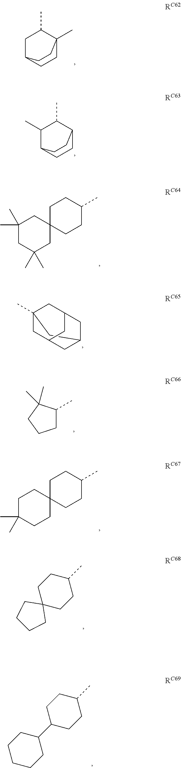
C1C2CCC(C)(C1C)CC2.C1(C)C2CCC(C1C)CC2.C1(C)(C)CC(C)(C)CC2(C1)CCC(C)CC2.C12CC3(C)CC(CC(C3)C1)C2.C1C(C)C(C)(C)CC1.C1C(C)(C)CCC2(C1)CCC(C)CC2.C1C2(CCC(C)C1)CCCC2.C1(C2CCC(C)CC2)CCCCC1
